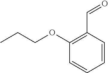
CCCOC1=C(C=O)C=CC=C1
